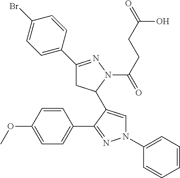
C1(C2=CC=C(Br)C=C2)=NN(C(=O)CCC(O)=O)C(C2=CN(C3=CC=CC=C3)N=C2C2=CC=C(OC)C=C2)C1
